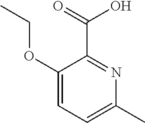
C1(OCC)=CC=C(C)N=C1C(O)=O
